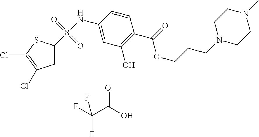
C(C(O)=O)(F)(F)F.C1(NS(=O)(=O)C2=CC(Cl)=C(Cl)S2)=CC(O)=C(C(OCCCN2CCN(C)CC2)=O)C=C1
